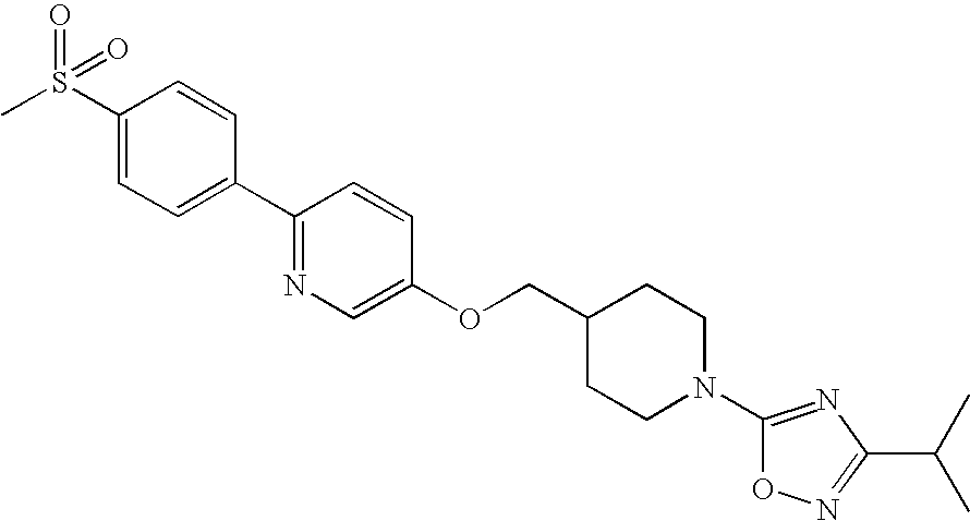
S(C1=CC=C(C2=NC=C(OCC3CCN(C4=NC(C(C)C)=NO4)CC3)C=C2)C=C1)(C)(=O)=O
